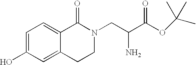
OC1=CC=C2C(=C1)CCN(CC(C(OC(C)(C)C)=O)N)C2=O
